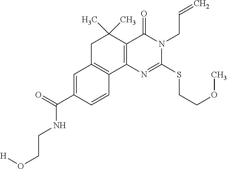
C1C2=C(C3=C(C1(C)C)C(=O)N(CC=C)C(SCCOC)=N3)C=CC(C(=O)NCCO[H])=C2
